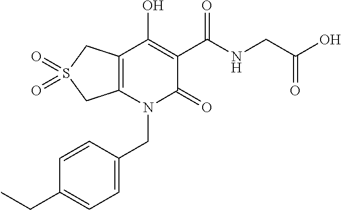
C(N1C(=O)C(C(NCC(O)=O)=O)=C(O)C2=C1CS(=O)(=O)C2)C1=CC=C(CC)C=C1
